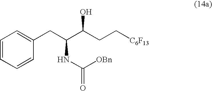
C1=CC=CC(CC(C(CC[C6F13])O)NC([OBn])=O)=C1
